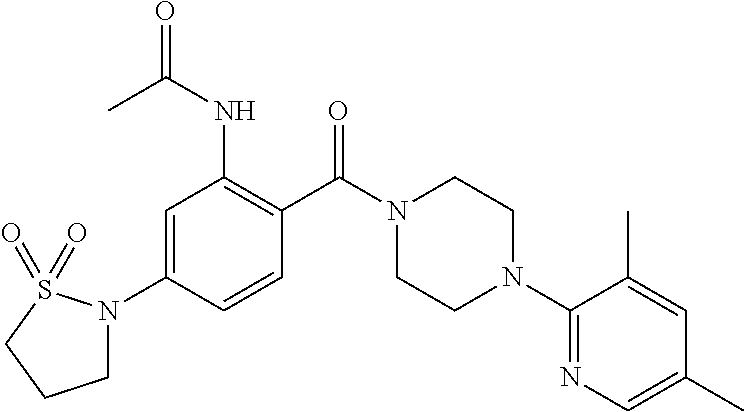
C1N(C2=CC(NC(=O)C)=C(C(N3CCN(C4=NC=C(C)C=C4C)CC3)=O)C=C2)S(=O)(=O)CC1
